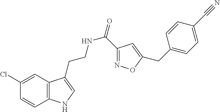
C12=C(C=C(Cl)C=C1)C(CCNC(=O)C1=NOC(CC3=CC=C(C#N)C=C3)=C1)=CN2
